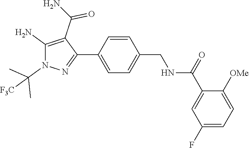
C1=CC(CNC(C2=CC(F)=CC=C2[OMe])=O)=CC=C1C1=NN(C(C)(C)[F3C])C(N)=C1C(N)=O
